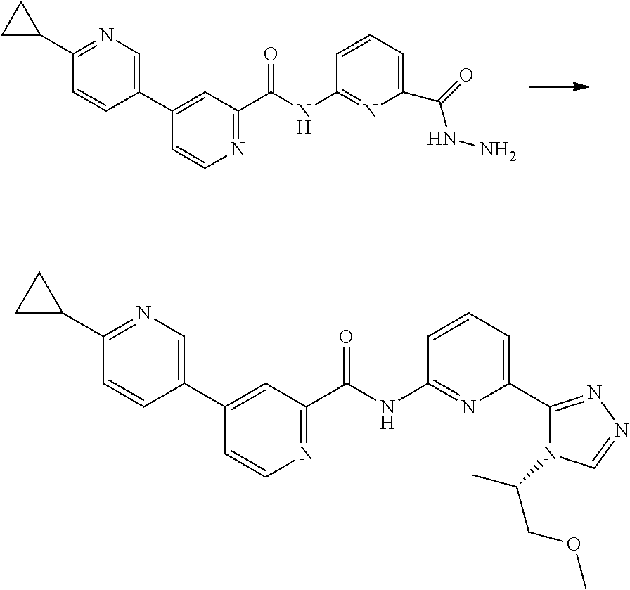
C1(C2=CN=C(C3CC3)C=C2)=CC(C(NC2=NC(C(NN)=O)=CC=C2)=O)=NC=C1.C1(C2=CN=C(C3CC3)C=C2)=CC(C(NC2=NC(C3=NN=CN3C(C)COC)=CC=C2)=O)=NC=C1
